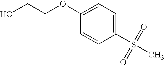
C1(OCCO)=CC=C(S(C)(=O)=O)C=C1
